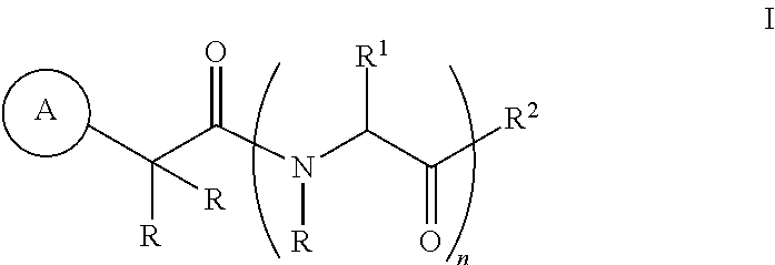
[A].CC(C(N(C(C([R2])=O)[R1])[R])=O)([R])[R]
